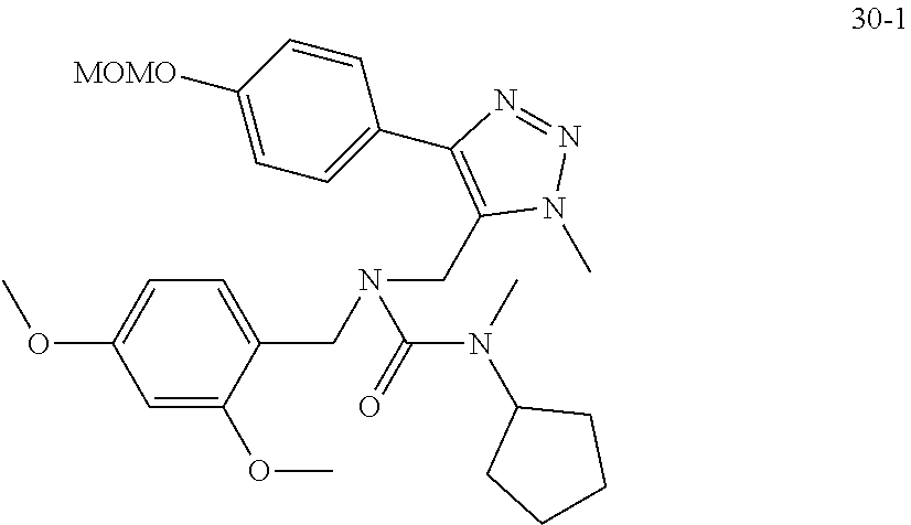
C1=C(OC)C(CN(CC2=C(C3=CC=C([MOMO])C=C3)N=NN2C)C(=O)N(C2CCCC2)C)=CC=C1OC
